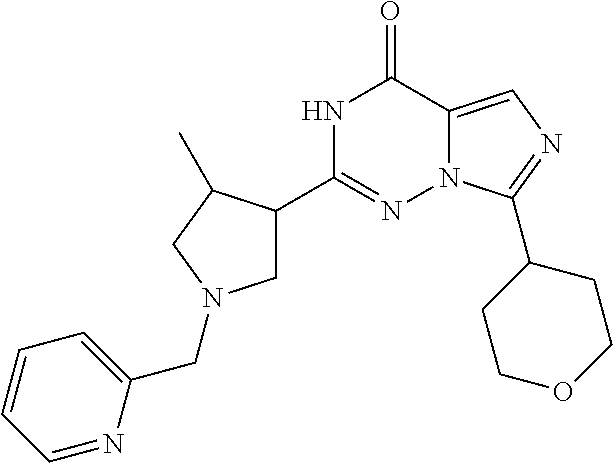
N1C(C2CN(CC3=CC=CC=N3)CC2C)=NN2C(=CN=C2C2CCOCC2)C1=O
